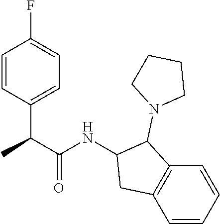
C1=CC(C(C(NC2C(N3CCCC3)C3=C(C=CC=C3)C2)=O)C)=CC=C1F
